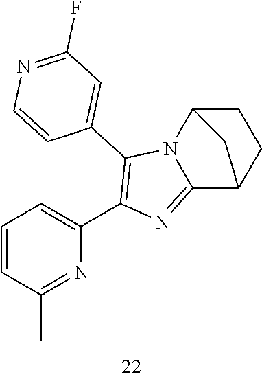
C1=CC(C)=NC(C2=C(C3=CC(F)=NC=C3)N3C(=N2)C2CCC3C2)=C1
